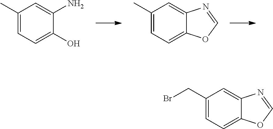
C1(C)=CC=C(O)C(N)=C1.C1(C)=CC=C2C(=C1)N=CO2.C1(CBr)=CC=C2C(=C1)N=CO2
